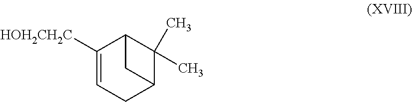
C1([HOH2CH2C])=CCC2C(C)(C)C1C2
